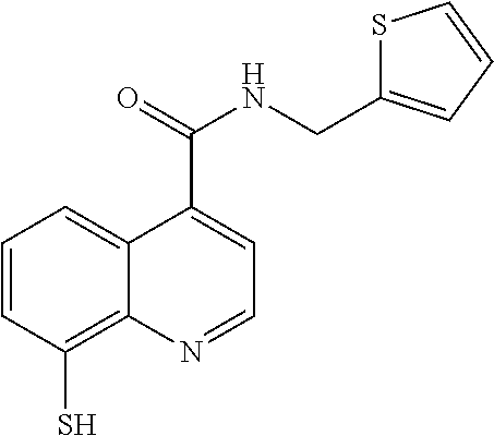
C1=CC(S)=C2C(=C1)C(C(NCC1=CC=CS1)=O)=CC=N2
